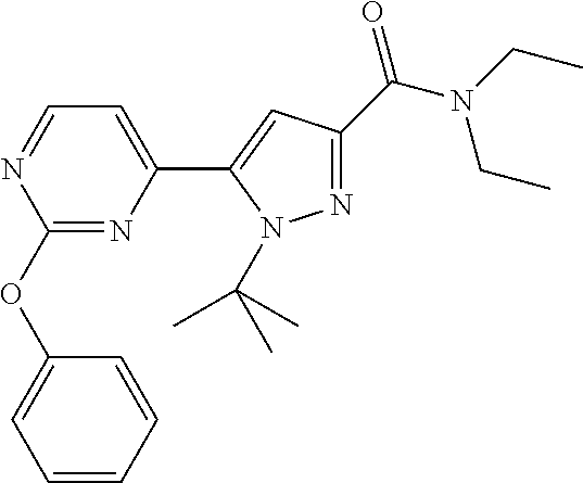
C1(OC2=CC=CC=C2)=NC(C2=CC(C(N(CC)CC)=O)=NN2C(C)(C)C)=CC=N1
